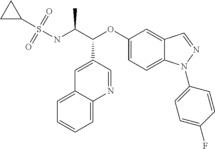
C1(OC(C(NS(=O)(C2CC2)=O)C)C2=CC3=CC=CC=C3N=C2)=CC=C2C(=C1)C=NN2C1=CC=C(F)C=C1
